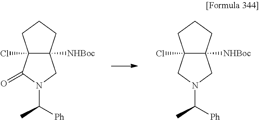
C12([NHBoc])C(Cl)(C(=O)N(C(C)[Ph])C1)CCC2.C12([NHBoc])C(Cl)(CN(C(C)[Ph])C1)CCC2
